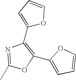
C1(C)=NC(C2=CC=CO2)=C(C2=CC=CO2)O1
